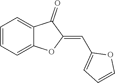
C1=CC=C2C(=C1)C(=O)C(=CC1=CC=CO1)O2
